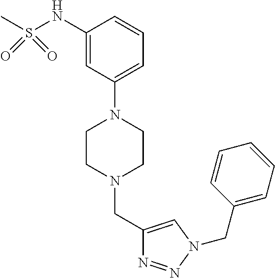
C1(NS(=O)(C)=O)=CC(N2CCN(CC3=CN(CC4=CC=CC=C4)N=N3)CC2)=CC=C1
